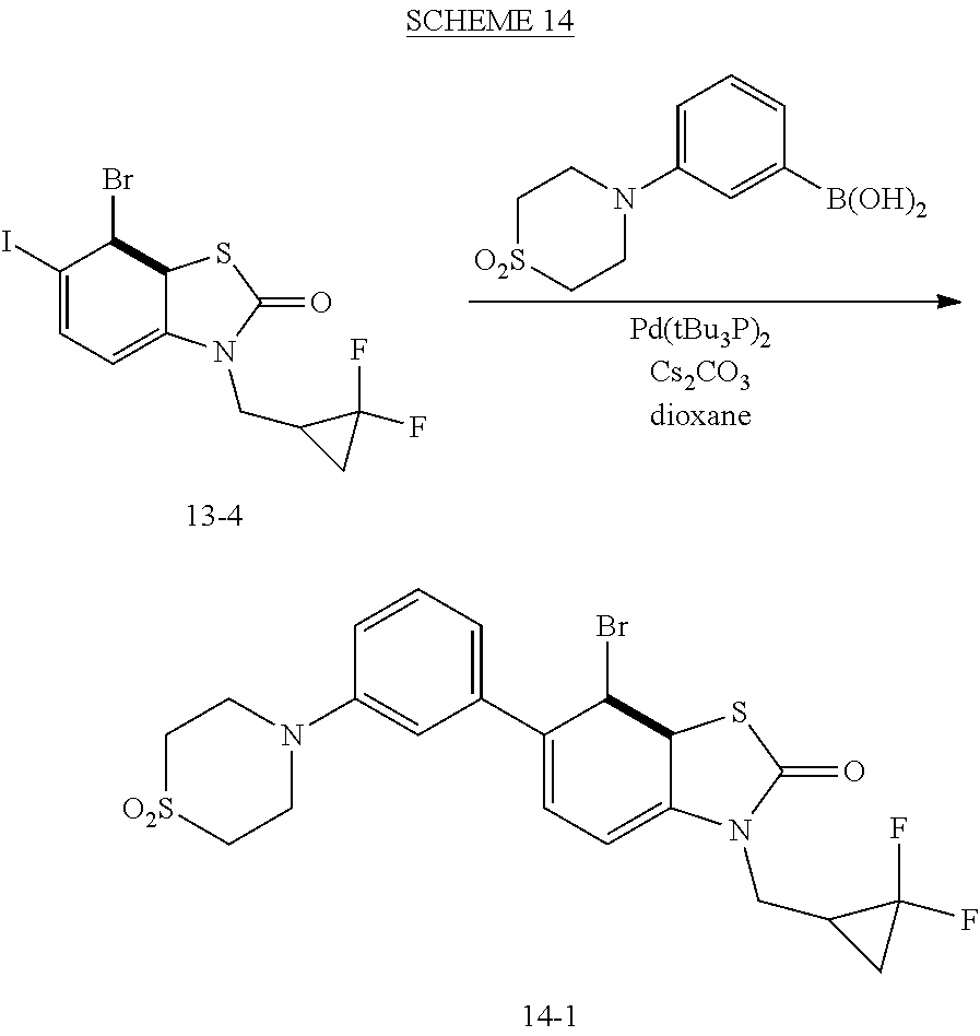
C1=C(N2CC[O2S]CC2)C=C([B(OH)2])C=C1.C1(I)=CC=C2C(C1Br)SC(=O)N2CC1CC1(F)F.C1=CC=C(C2=CC=C3C(C2Br)SC(=O)N3CC2CC2(F)F)C=C1N1CC[O2S]CC1
